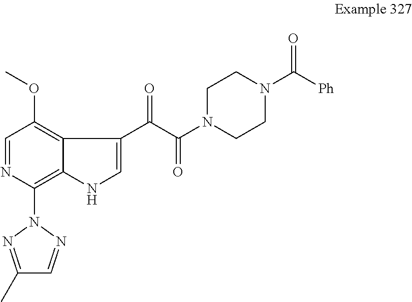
C1=NC(N2N=C(C)C=N2)=C2C(=C1OC)C(C(C(N1CCN(C([Ph])=O)CC1)=O)=O)=CN2
